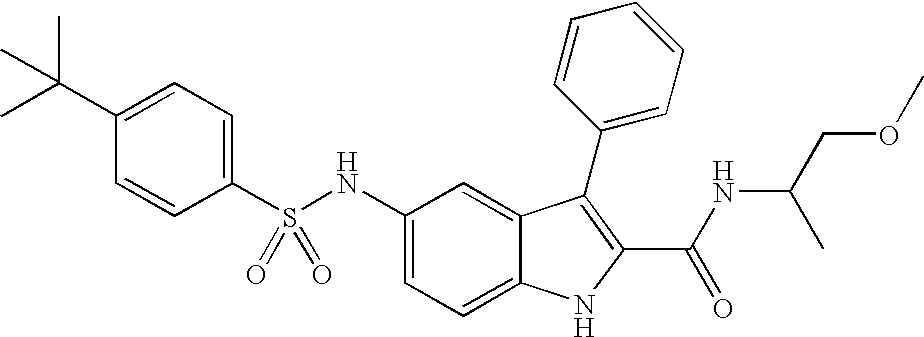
C1(C(C)(C)C)=CC=C(S(NC2=CC=C3C(=C2)C(C2=CC=CC=C2)=C(C(NC(COC)C)=O)N3)(=O)=O)C=C1
